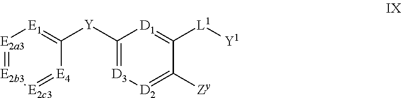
[E2a3]1=[E2b3][E2c3]=[E4]C([Y]C2=[D3][D2]=C([Zy])C([L1][Y1])=[D1]2)=[E1]1
